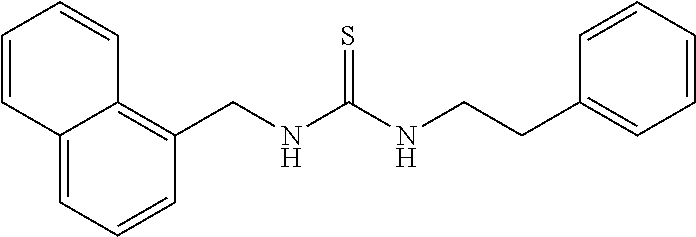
C12=CC=CC(CNC(NCCC3=CC=CC=C3)=S)=C1C=CC=C2
